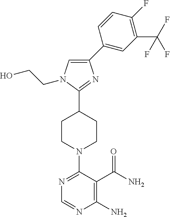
N1=C(N2CCC(C3=NC(C4=CC(C(F)(F)F)=C(F)C=C4)=CN3CCO)CC2)C(C(N)=O)=C(N)N=C1
